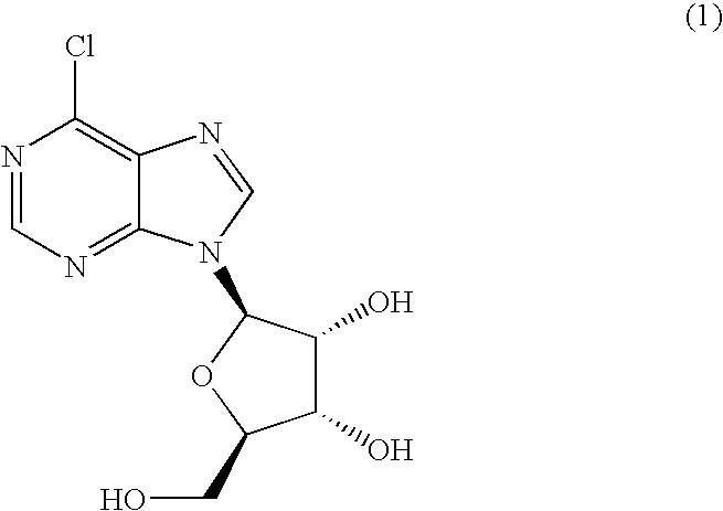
ClC1=C2C(=NC=N1)N(C1C(O)C(O)C(CO)O1)C=N2
